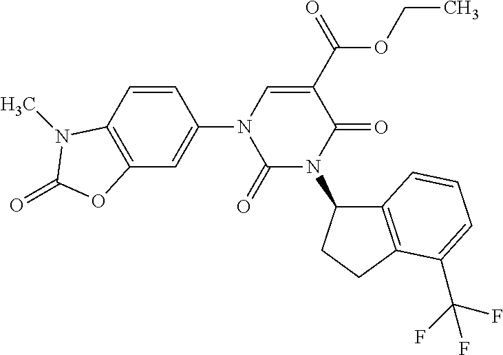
C1(=O)N(C2C3=C(CC2)C(C(F)(F)F)=CC=C3)C(=O)C(C(OCC)=O)=CN1C1=CC2=C(C=C1)N(C)C(=O)O2
